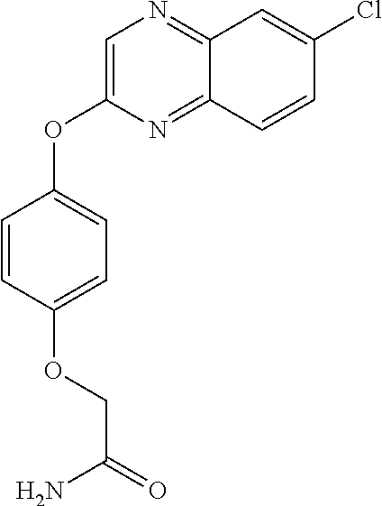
C1=C(OC2=CC=C(OCC(=O)N)C=C2)N=C2C(=N1)C=C(Cl)C=C2
